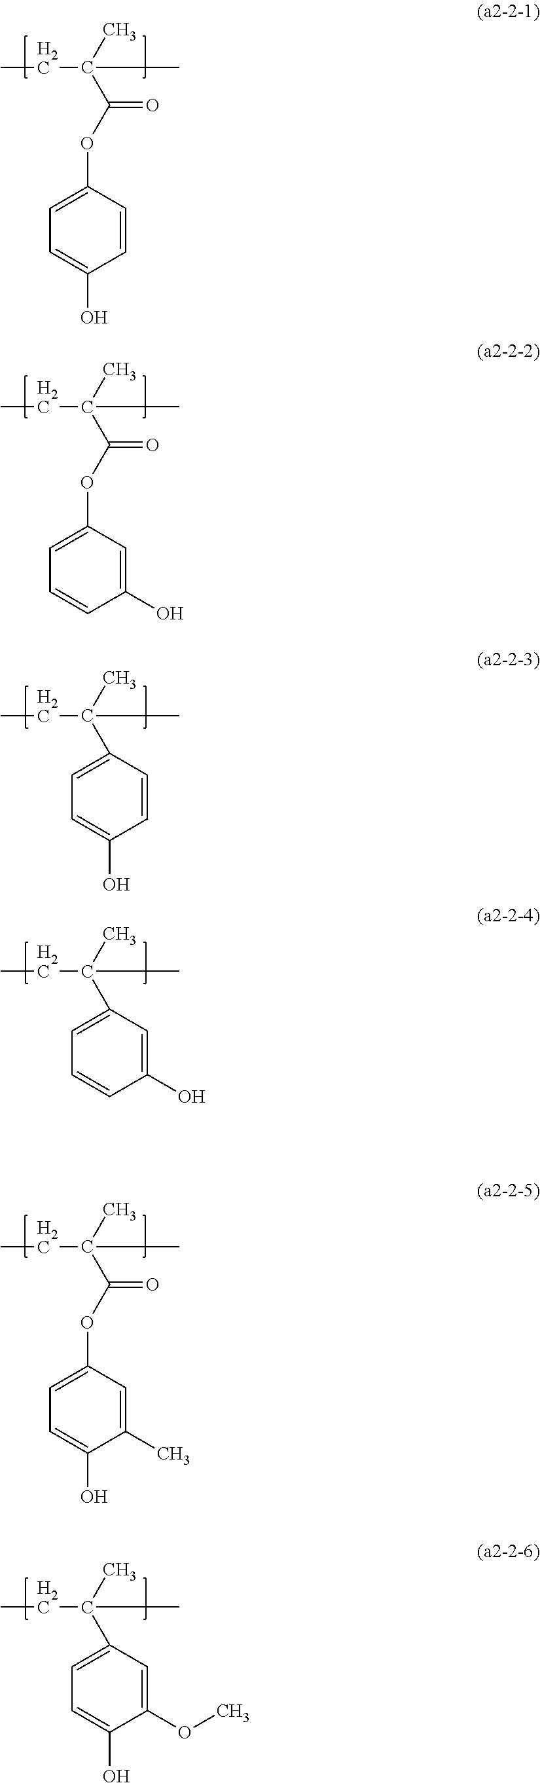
C1=CC(OC(C(C)(CC)C)=O)=CC=C1O.C1(O)=CC(OC(C(C)(CC)C)=O)=CC=C1.C1(C)=CC(OC(C(C)(CC)C)=O)=CC=C1O.CC(CC)(C)C1=CC=C(O)C=C1.CC(CC)(C)C1=CC=CC(O)=C1.CC(CC)(C)C1=CC=C(O)C(OC)=C1
